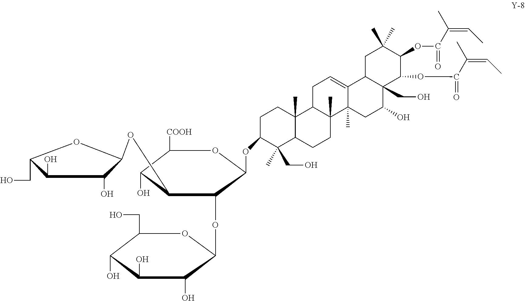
C1(CO)C(O)C(O)C(O)C(OC2C(OC3C(O)C(O)C(CO)O3)C(O)C([COOH])OC2OC2C(C)(CO)C3C(C)(CC2)C2C(C)(CC3)C3(C)C(=CC2)C2C(CO)(C(O)C3)C(OC(C(C)=CC)=O)C(OC(C(=CC)C)=O)C(C)(C)C2)O1
